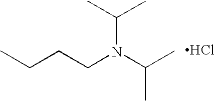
C(N(C(C)C)CCCC)(C)C.Cl
